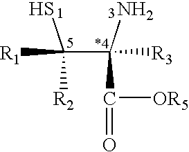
C(C(N)(C([OR5])=O)[R3])(S)([R1])[R2]
